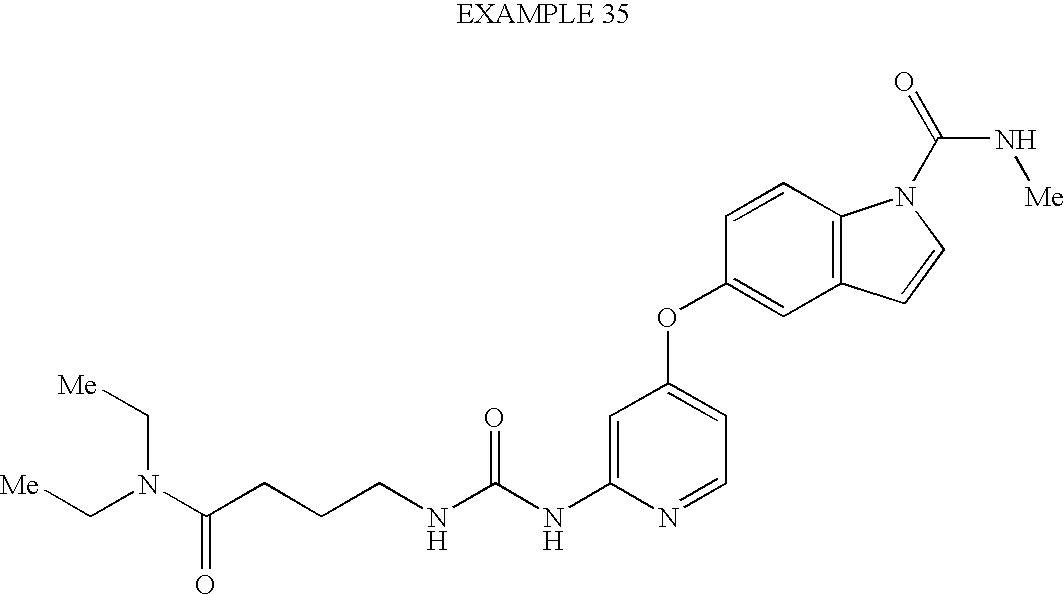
C1=C(NC(NCCCC(N(C[Me])C[Me])=O)=O)N=CC=C1OC1=CC2=C(C=C1)N(C(N[Me])=O)C=C2
